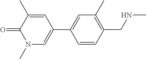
C1=CC(CNC)=C(C)C=C1C1=CN(C)C(=O)C(C)=C1
